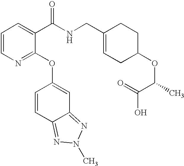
C1=CN=C(OC2=CC3=NN(C)N=C3C=C2)C(C(NCC2=CCC(OC(C)C(O)=O)CC2)=O)=C1
